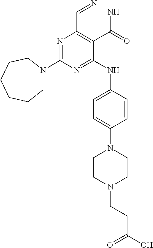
N1=C(N2CCCCCC2)N=C(NC2=CC=C(N3CCN(CCC(=O)O)CC3)C=C2)C(C(N)=O)=C1C=N
